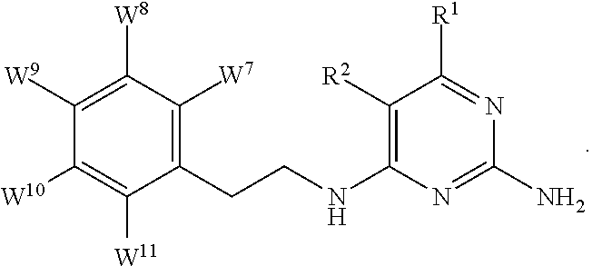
C1(CCNC2=C([R2])C([R1])=NC(N)=N2)=C([W7])C([W8])=C([W9])C([W10])=C1[W11]
